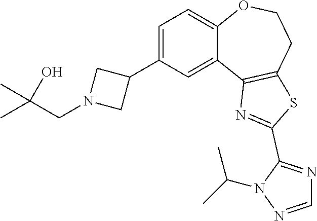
C1(C2CN(CC(C)(O)C)C2)=CC=C2C(=C1)C1=C(CCO2)SC(C2=NC=NN2C(C)C)=N1
